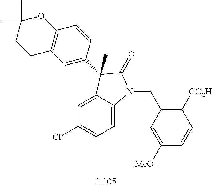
C1=C2C(=CC=C1Cl)N(CC1=C([CO2H])C=CC([MeO])=C1)C(=O)C2(C)C1=CC2=C(C=C1)OC(C)(C)CC2
